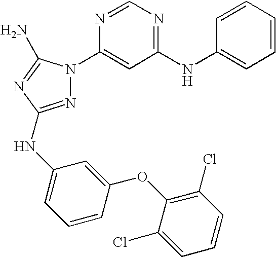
N1=C(NC2=CC=CC(OC3=C(Cl)C=CC=C3Cl)=C2)N=C(N)N1C1=CC(NC2=CC=CC=C2)=NC=N1
